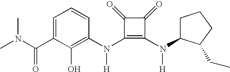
N(C1=C(N(C2CCCC2CC)[H])C(=O)C1=O)(C1=C(O)C(C(=O)N(C)C)=CC=C1)[H]
